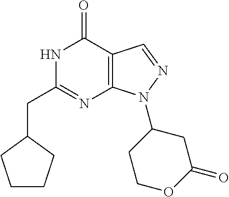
C1(CC2=NC3=C(C(=O)N2)C=NN3C2CCOC(=O)C2)CCCC1
